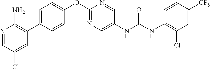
N1=CC(Cl)=CC(C2=CC=C(OC3=NC=C(NC(NC4=C(Cl)C=C([CF3])C=C4)=O)C=N3)C=C2)=C1N
